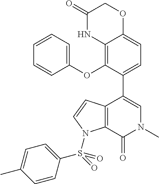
C1=C(C2=CN(C)C(=O)C3=C2C=CN3S(=O)(C2=CC=C(C)C=C2)=O)C(OC2=CC=CC=C2)=C2C(=C1)OCC(=O)N2
